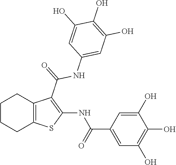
C1CCC2=C(C1)C(C(NC1=CC(O)=C(O)C(O)=C1)=O)=C(NC(=O)C1=CC(O)=C(O)C(O)=C1)S2
